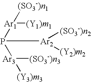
P([Ar2]([(SO3-)n2])[(Y2)m2])([Ar1]([(SO3-)n1])[(Y1)m1])[Ar3]([(Y3)m3])[(SO3-)n3]
